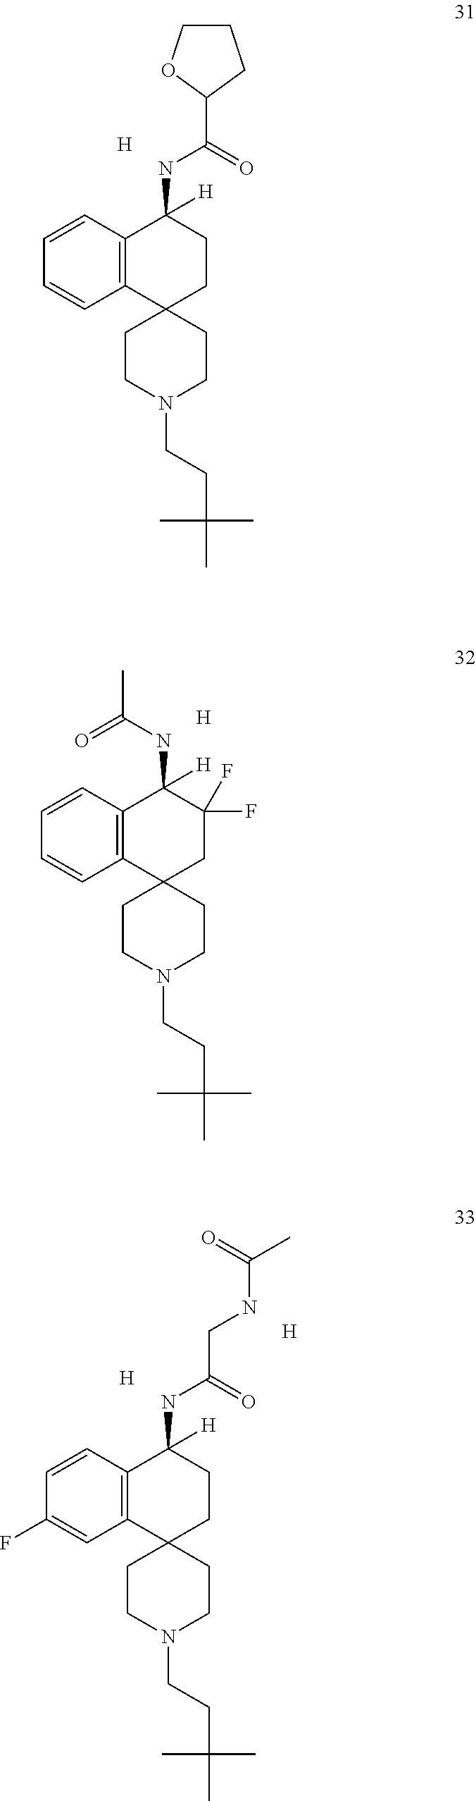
[H].C12=C(C=CC=C1)C([H])(NC(C1CCCO1)=O)CCC21CCN(CCC(C)(C)C)CC1.C12=C(C=CC=C1)C([H])(NC(=O)C)C(F)(F)CC21CCN(CCC(C)(C)C)CC1.[H].C12=C(C=CC(F)=C1)C([H])(NC(CNC(=O)C)=O)CCC21CCN(CCC(C)(C)C)CC1.[H].[H]
